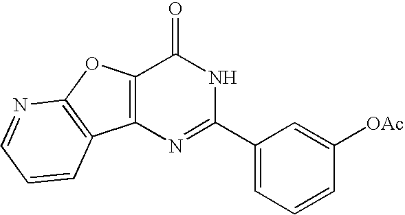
C12=C(N=C(C3=CC=CC([OAc])=C3)NC1=O)C1=C(O2)N=CC=C1
